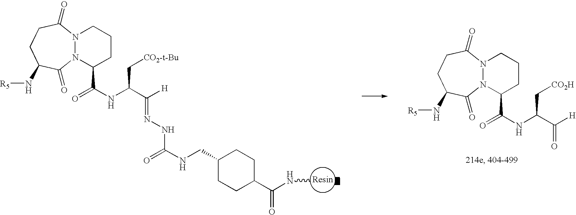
N12N(C(=O)CCC(N[R5])C1=O)CCCC2C(=O)NC(C[CO2-t-Bu])C([H])=NNC(=O)NCC1CCC(C(NC)=O)CC1.N12N(C(=O)CCC(N[R5])C1=O)CCCC2C(=O)NC(C[CO2H])C([H])=O
